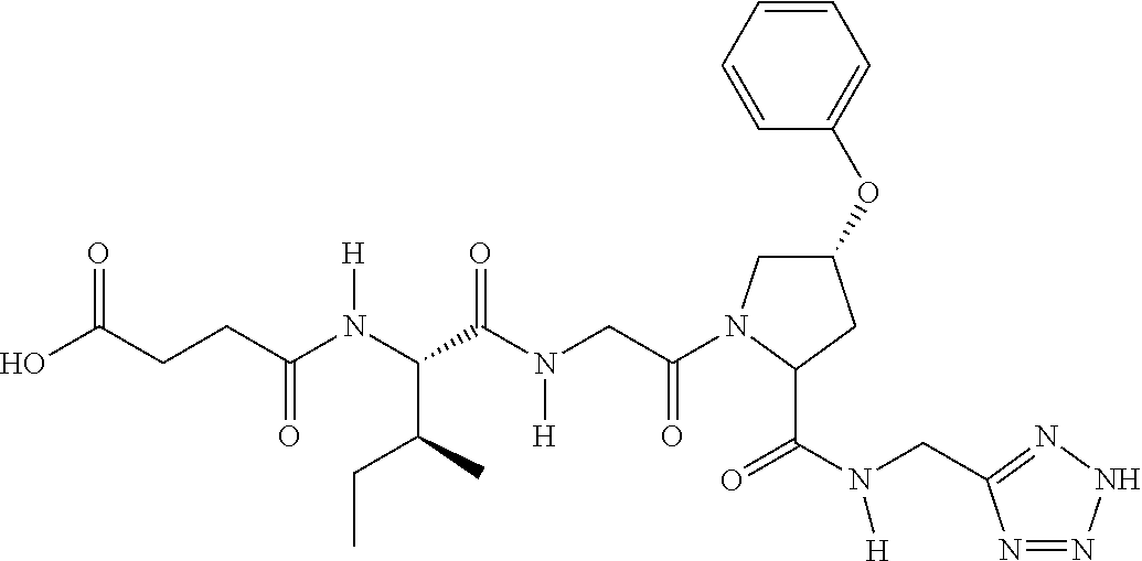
C1(OC2=CC=CC=C2)CN(C(CN(C(C(N(C(CCC(O)=O)=O)[H])C(C)CC)=O)[H])=O)C(C(N(CC2=NNN=N2)[H])=O)C1
